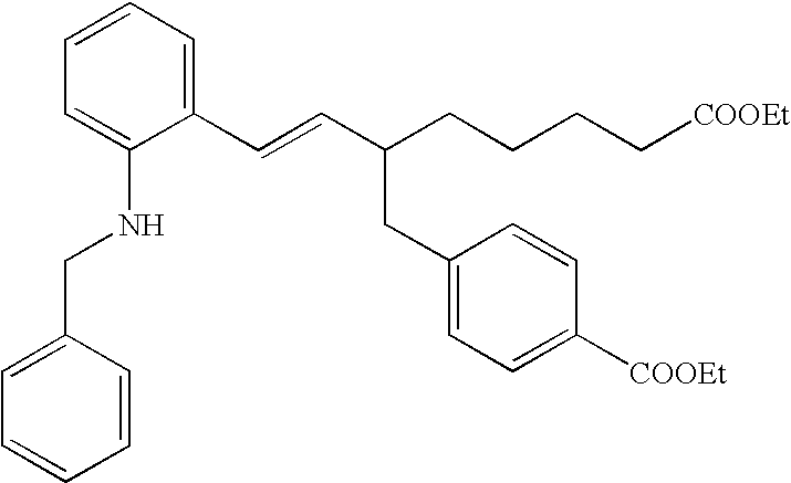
C1=CC=C(C=CC(CCCC[COOEt])CC2=CC=C([COOEt])C=C2)C(NCC2=CC=CC=C2)=C1
